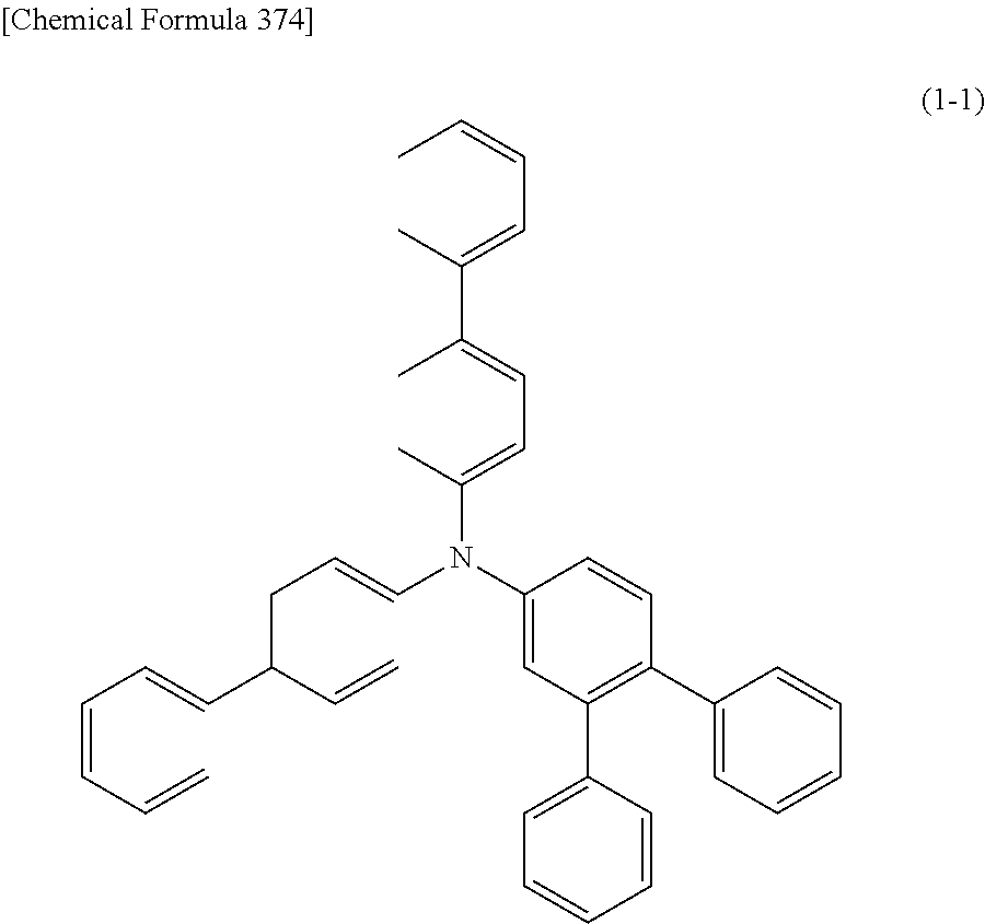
CC=CC=C(C)C(=CC=C(C)N(C1=CC(C2=CC=CC=C2)=C(C2=CC=CC=C2)C=C1)C=CCC(C=C)C=CC=CC=C)C
